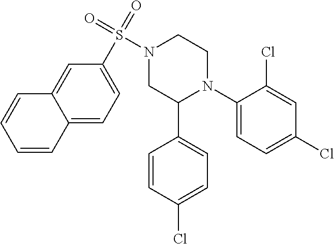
C1(N2CCN(S(=O)(=O)C3=CC=C4C(=C3)C=CC=C4)CC2C2=CC=C(Cl)C=C2)=CC=C(Cl)C=C1Cl
